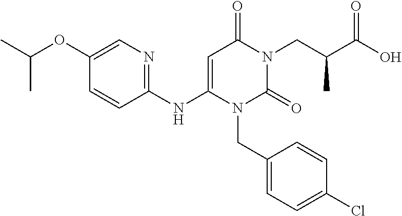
C1=C(OC(C)C)C=CC(NC2=CC(=O)N(CC(C(=O)O)C)C(=O)N2CC2=CC=C(Cl)C=C2)=N1
